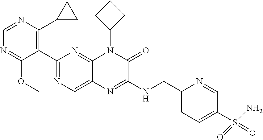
C1(C2=NC=C3C(=N2)N(C2CCC2)C(=O)C(NCC2=CC=C(S(=O)(N)=O)C=N2)=N3)=C(C2CC2)N=CN=C1OC
